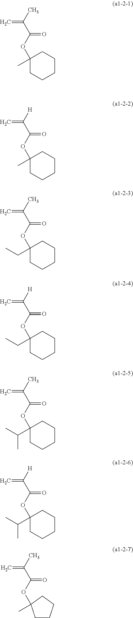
C1(OC(C(C)=C)=O)(C)CCCCC1.C1(OC(C([H])=C)=O)(C)CCCCC1.C1(OC(C(C)=C)=O)(CC)CCCCC1.C1(OC(C([H])=C)=O)(CC)CCCCC1.C1(OC(C(C)=C)=O)(C(C)C)CCCCC1.C1(OC(C([H])=C)=O)(C(C)C)CCCCC1.C1CCCC1(C)OC(C(C)=C)=O
